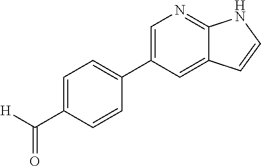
C1=C(C2=CC=C(C([H])=O)C=C2)C=C2C(=N1)NC=C2
